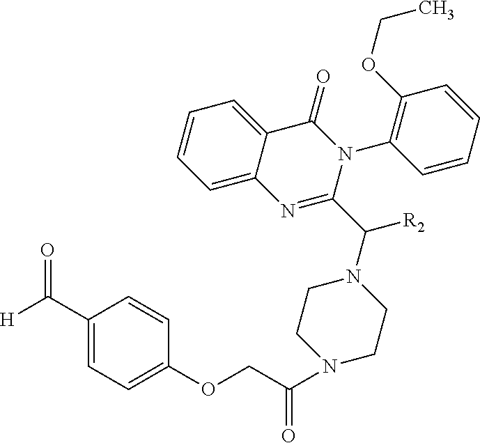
C(C1=CC=C(OCC(=O)N2CCN(C([R2])C3=NC4=CC=CC=C4C(=O)N3C3=C(OCC)C=CC=C3)CC2)C=C1)([H])=O
